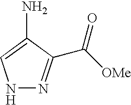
N1N=C(C([OMe])=O)C(N)=C1
